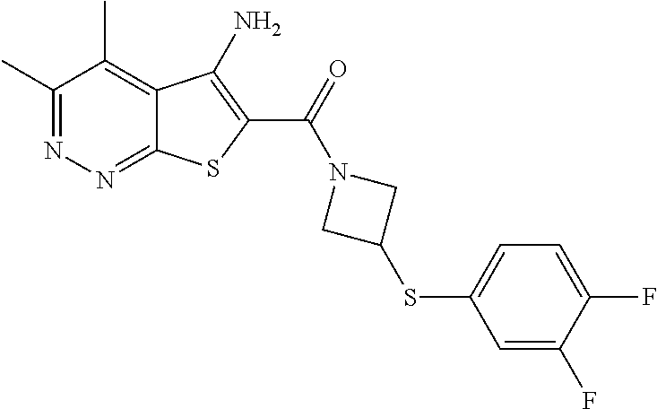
C1(C)=NN=C2C(=C1C)C(N)=C(C(=O)N1CC(SC3=CC=C(F)C(F)=C3)C1)S2
